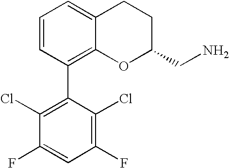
C1=CC(C2=C(Cl)C(F)=CC(F)=C2Cl)=C2C(=C1)CCC(CN)O2
